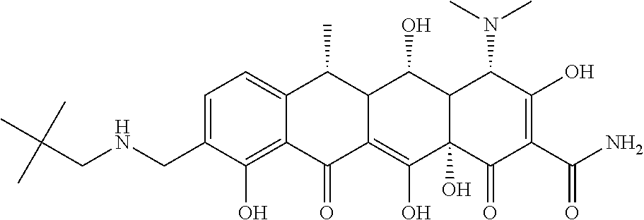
C1=C(CNCC(C)(C)C)C(O)=C2C(=C1)C(C)C1C(=C(O)C3(O)C(C1O)C(N(C)C)C(O)=C(C(N)=O)C3=O)C2=O
